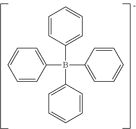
C1=CC=CC(B(C2=CC=CC=C2)(C2=CC=CC=C2)C2=CC=CC=C2)=C1
